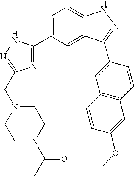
C1=C(C2=NC(CN3CCN(C(C)=O)CC3)=NN2)C=C2C(=C1)NN=C2C1=CC2=C(C=C1)C=C(OC)C=C2
